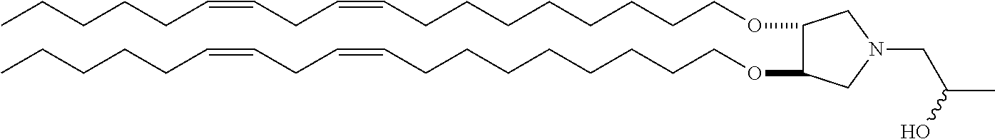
O(CCCCCCCCC=CCC=CCCCCC)C1C(OCCCCCCCCC=CCC=CCCCCC)CN(CC(C)O)C1
